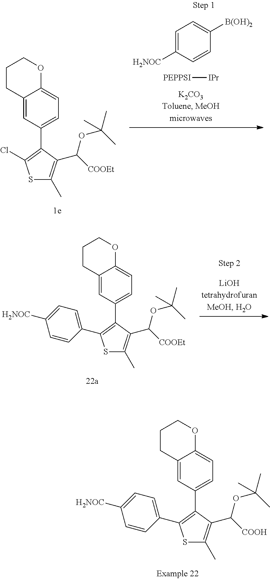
C12=CC(C3=C(C4=CC=C([H2NOC])C=C4)SC(C)=C3C([COOH])OC(C)(C)C)=CC=C1OCCC2.[PEPPSI][IPr].C1=C([H2NOC])C=CC([B(OH)2])=C1.C12=CC(C3=C(Cl)SC(C)=C3C([COOEt])OC(C)(C)C)=CC=C1OCCC2.C12=CC(C3=C(C4=CC=C([H2NOC])C=C4)SC(C)=C3C([COOEt])OC(C)(C)C)=CC=C1OCCC2
